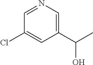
C1=NC=C(C(O)C)C=C1Cl
